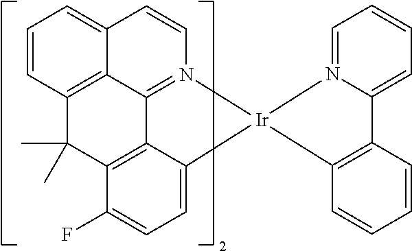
C12=CC=CC3=C1C1=N(C=C2)[Ir]2(C4=CC=C(F)C(=C14)C3(C)C)C1=C(C=CC=C1)C1=CC=CC=N12
